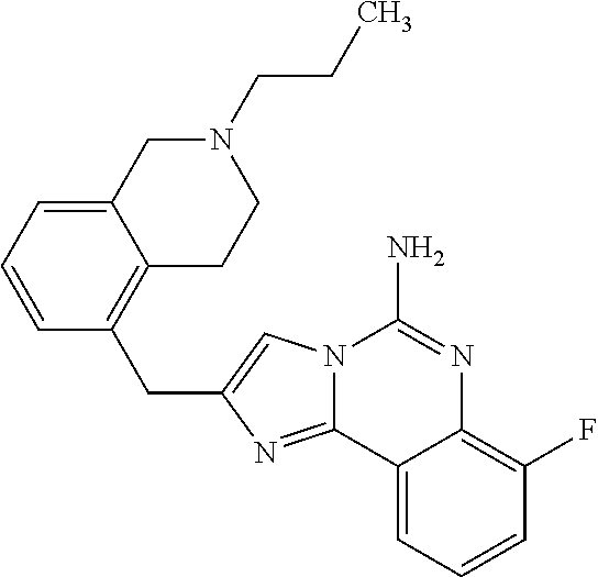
N12C(=NC(CC3=C4C(=CC=C3)CN(CCC)CC4)=C1)C1=CC=CC(F)=C1N=C2N
